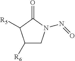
C1([R6])CN(N=O)C(=O)C1[R5]
